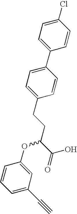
C1(Cl)=CC=C(C2=CC=C(CCC(C(O)=O)OC3=CC(C#C)=CC=C3)C=C2)C=C1
